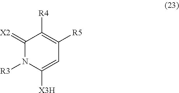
C1(=[X2])N([R3])C([X3H])=CC([R5])=C1[R4]
